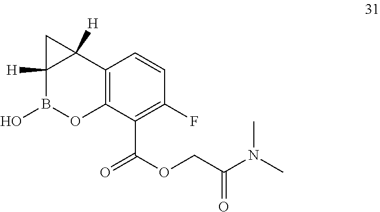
C(C(N(C)C)=O)OC(=O)C1=C(F)C=CC2=C1OB(O)C1([H])C2([H])C1
